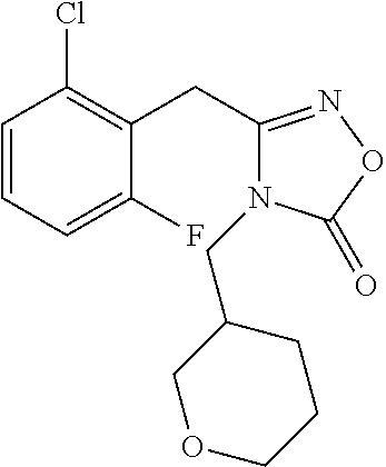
C1=CC=C(F)C(CC2=NOC(=O)N2CC2COCCC2)=C1Cl
